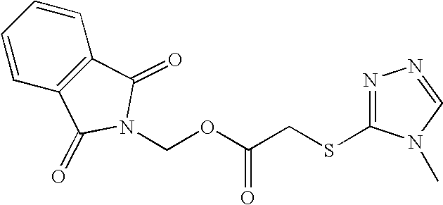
C1=CC2=C(C=C1)C(=O)N(COC(CSC1=NN=CN1C)=O)C2=O
